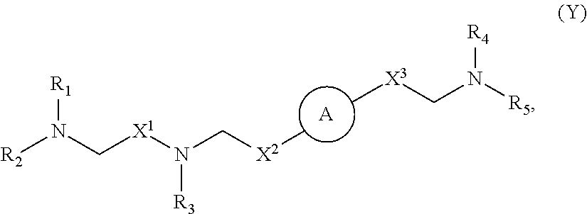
[A].[R2]N(C[X1]N(C[X2]C)[R3])[R1].C[X3]CN([R5])[R4]
